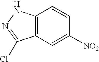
C12=C(C=C([NO2])C=C1)C(Cl)=NN2
